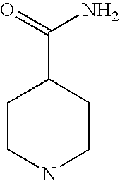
C1CNCCC1C(=O)N
